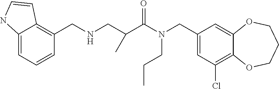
C1(CN(C(=O)C(CNCC2=C3C(=CC=C2)NC=C3)C)CCC)=CC(Cl)=C2C(=C1)OCCCO2
